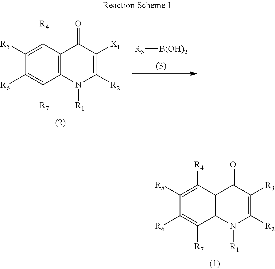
C12=C(C([R4])=C([R5])C([R6])=C1[R7])C(=O)C([X1])=C([R2])N2[R1].[R3][B(OH)2].C12=C(C([R4])=C([R5])C([R6])=C1[R7])C(=O)C([R3])=C([R2])N2[R1]
